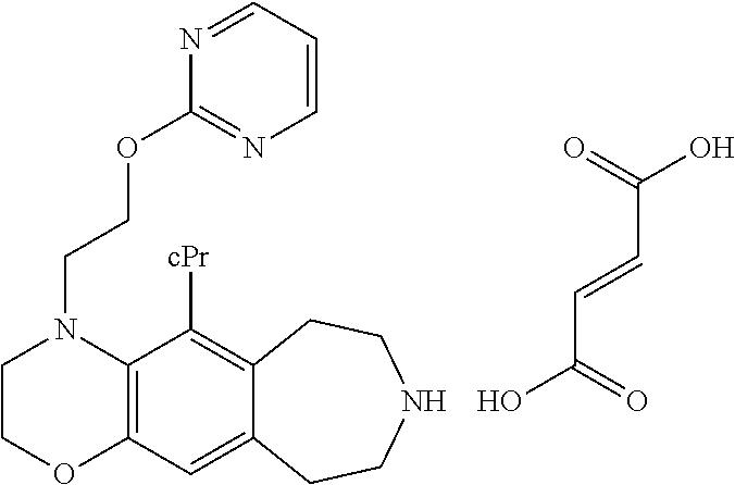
O=C(O)C=CC(=O)O.C(N1CCOC2=C1C([cPr])=C1C(=C2)CCNCC1)COC1=NC=CC=N1
